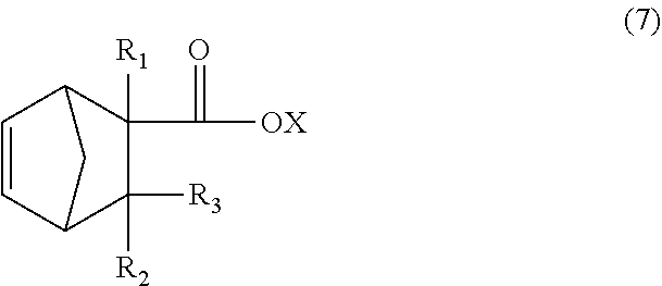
C1=CC2C(C([OX])=O)([R1])C([R3])([R2])C1C2
